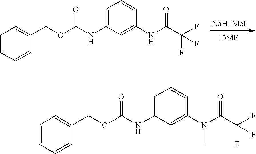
[DMF].C1=CC=CC(COC(NC2=CC=CC(NC(C(F)(F)F)=O)=C2)=O)=C1.C1=CC=CC(COC(NC2=CC=CC(N(C(C(F)(F)F)=O)C)=C2)=O)=C1
